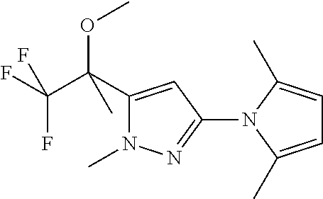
O(C(C1=CC(N2C(C)=CC=C2C)=NN1C)(C(F)(F)F)C)C
